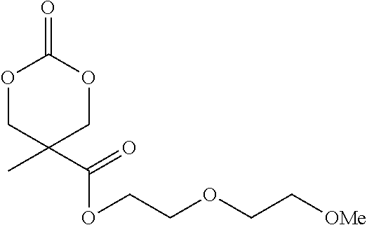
O1CC(C(=O)OCCOCC[OMe])(C)COC1=O
